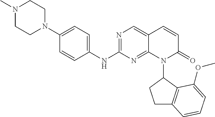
N1(C)CCN(C2=CC=C(NC3=NC=C4C(=N3)N(C3C5=C(CC3)C=CC=C5OC)C(=O)C=C4)C=C2)CC1
